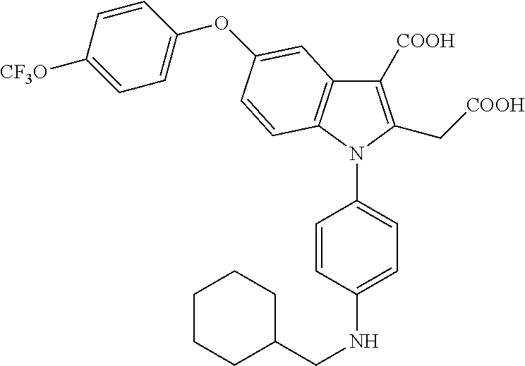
C1([COOH])=C(C[COOH])N(C2=CC=C(NCC3CCCCC3)C=C2)C2=C1C=C(OC1=CC=C([CF3O])C=C1)C=C2
